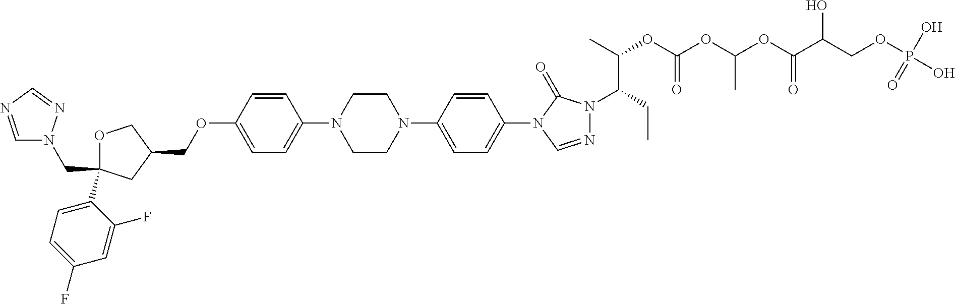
C1OC(C2=CC=C(F)C=C2F)(CN2C=NC=N2)CC1COC1=CC=C(N2CCN(C3=CC=C(N4C=NN(C(CC)C(C)OC(OC(OC(C(COP(O)(O)=O)O)=O)C)=O)C4=O)C=C3)CC2)C=C1
